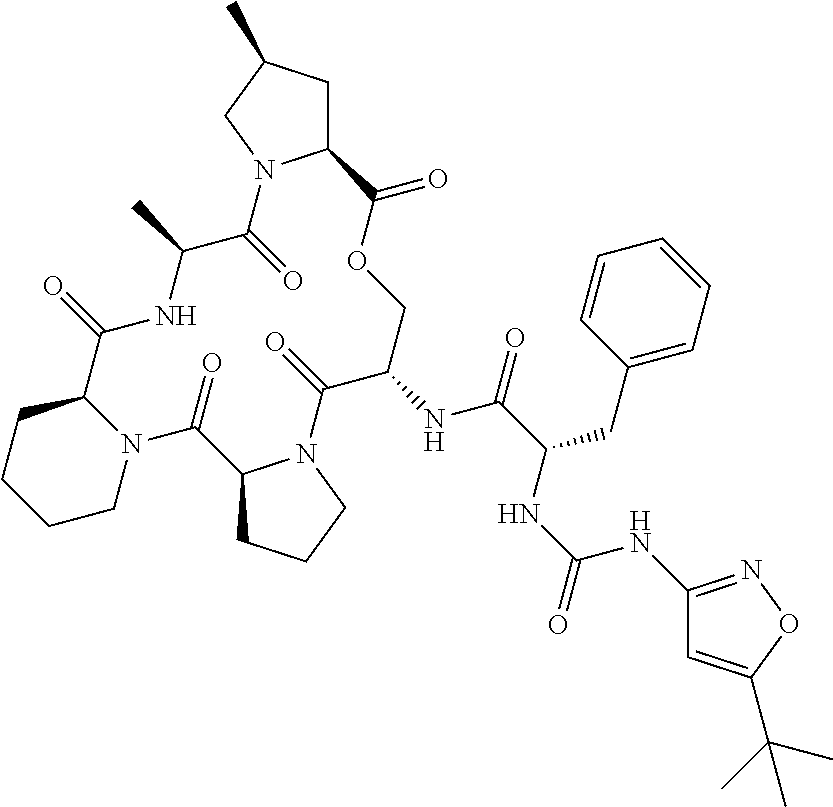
N12C(CCCC1)C(=O)NC(C)C(=O)N1C(CC(C)C1)C(=O)OCC(NC(C(NC(NC1=NOC(C(C)(C)C)=C1)=O)CC1=CC=CC=C1)=O)C(=O)N1C(C2=O)CCC1
